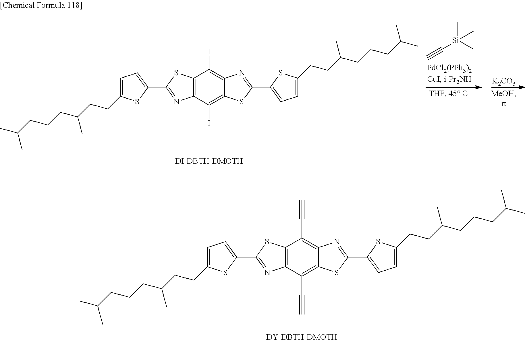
C12=C(C(C#C)=C3C(=C1C#C)N=C(C1=CC=C(CCC(CCCC(C)C)C)S1)S3)N=C(C1=CC=C(CCC(CCCC(C)C)C)S1)S2.[DY-DBTH-DMOTH].C12=C(C(I)=C3C(=C1I)N=C(C1=CC=C(CCC(CCCC(C)C)C)S1)S3)N=C(C1=CC=C(CCC(CCCC(C)C)C)S1)S2.[DI-DBTH-DMOTH].C(#C)[Si](C)(C)C.[K2CO3]
